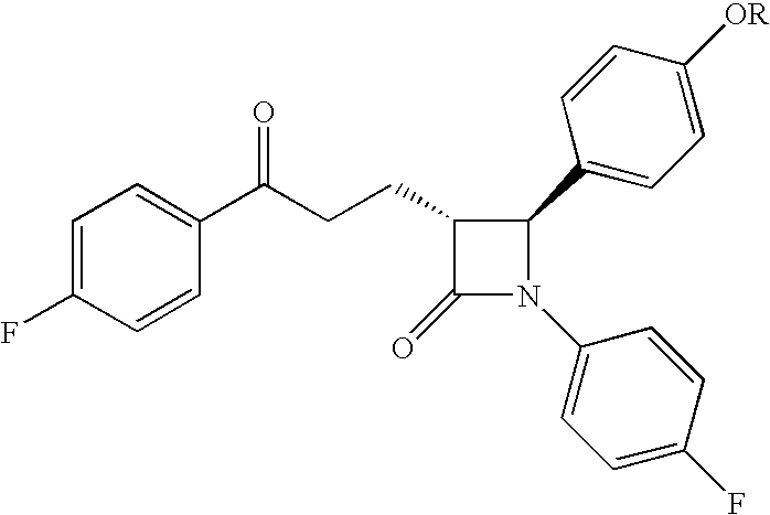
C1=C(F)C=CC(C(CCC2C(=O)N(C3=CC=C(F)C=C3)C2C2=CC=C([OR])C=C2)=O)=C1
